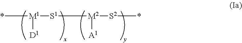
*[M1]([D1])[S1][M2]([S2]*)[A1]
